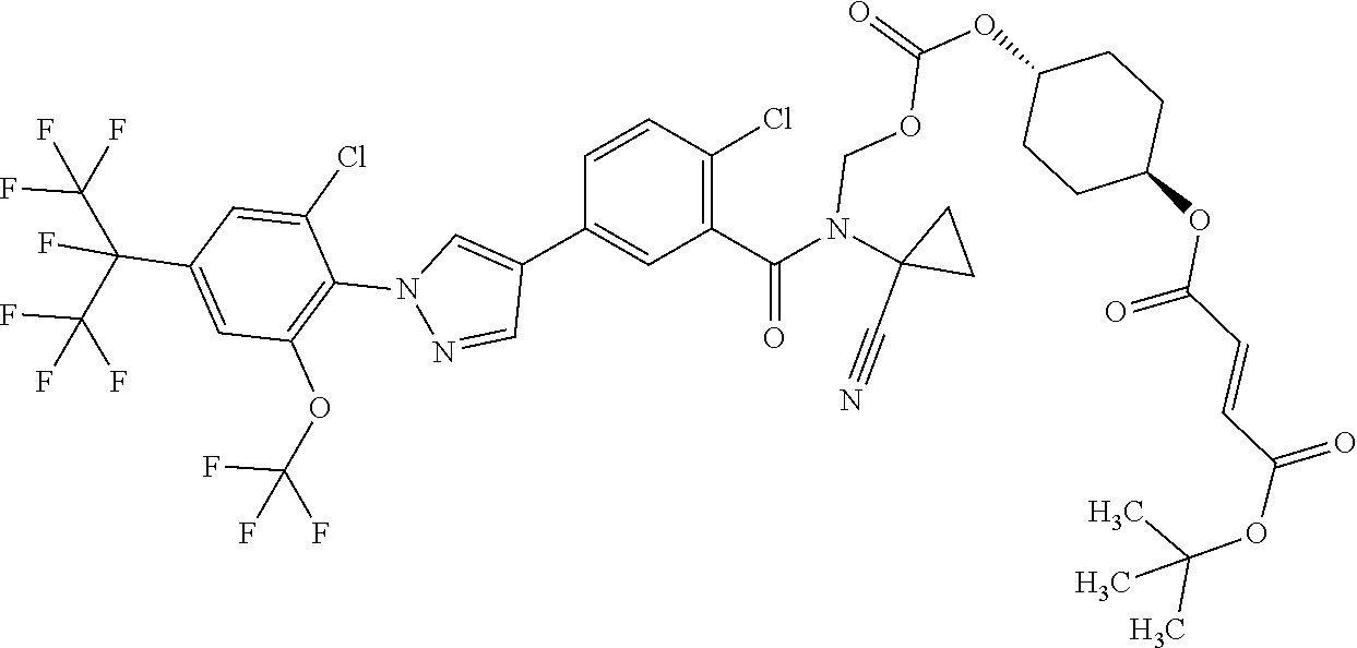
C1C(N(C(C2=C(Cl)C=CC(C3=CN(C4=C(OC(F)(F)F)C=C(C(C(F)(F)F)(F)C(F)(F)F)C=C4Cl)N=C3)=C2)=O)COC(=O)OC2CCC(OC(C=CC(OC(C)(C)C)=O)=O)CC2)(C#N)C1
